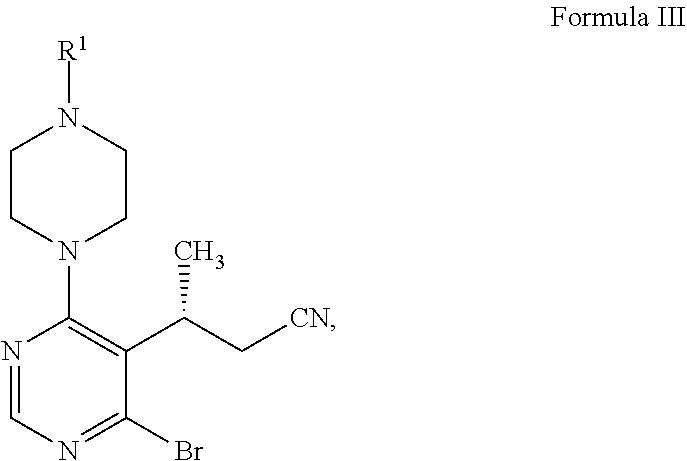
C1CN(C2=C(C(C[CN])C)C(Br)=NC=N2)CCN1[R1]
